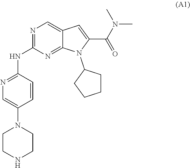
N1=C(NC2=NC=C(N3CCNCC3)C=C2)N=C2C(=C1)C=C(C(N(C)C)=O)N2C1CCCC1
